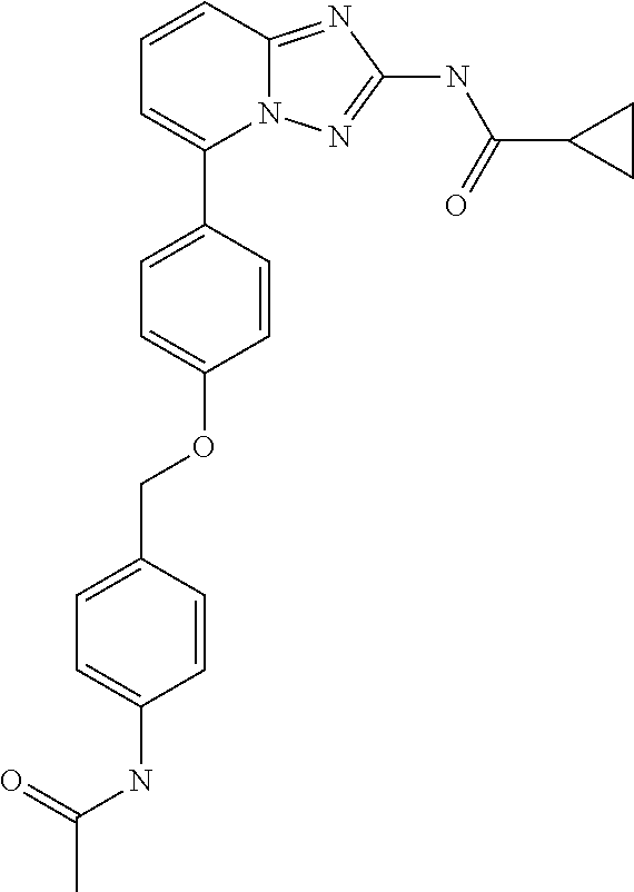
C1=CC2=NC(NC(C3CC3)=O)=NN2C(C2=CC=C(OCC3=CC=C(NC(=O)C)C=C3)C=C2)=C1
